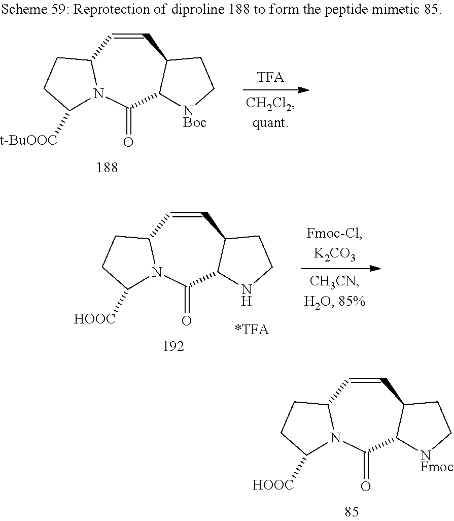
C1=CC2N(C(=O)C3C1CC[NBoc]3)C([t-BuOOC])CC2.C1=CC2N(C(=O)C3C1CCN3)C([HOOC])CC2.C1=CC2N(C(=O)C3C1CC[NFmoc]3)C([HOOC])CC2
